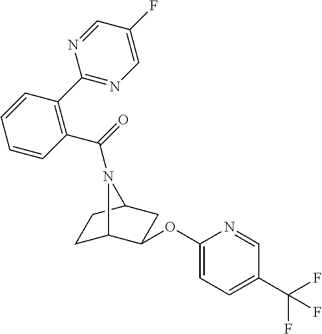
C1(OC2C3CCC(C2)N3C(=O)C2=C(C3=NC=C(F)C=N3)C=CC=C2)=CC=C(C(F)(F)F)C=N1
